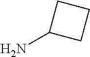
NC1CCC1
